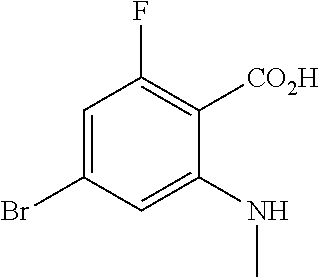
C1=C(Br)C=C(NC)C([CO2H])=C1F
